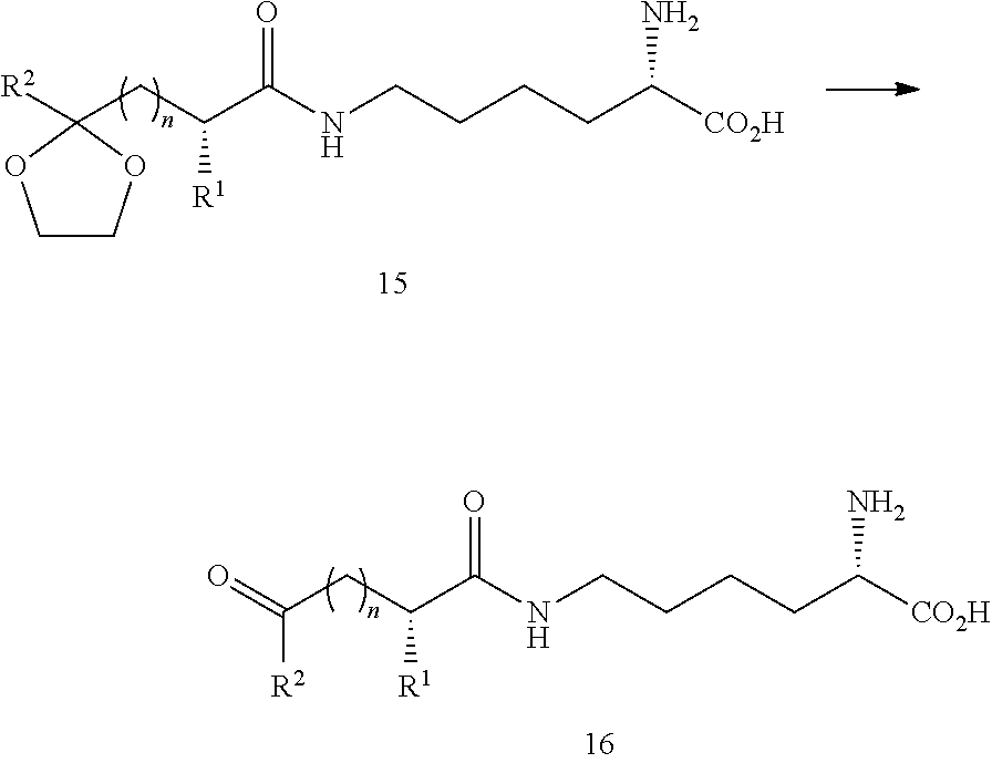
C1COC(CC(C(NCCCCC([CO2H])N)=O)[R1])([R2])O1.C(CC(C(NCCCCC([CO2H])N)=O)[R1])(=O)[R2]
